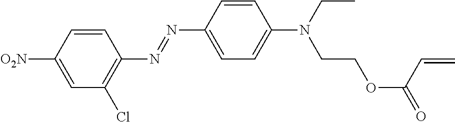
C1=CC(N=NC2=CC=C(N(CC)CCOC(=O)C=C)C=C2)=C(Cl)C=C1[O2N]
